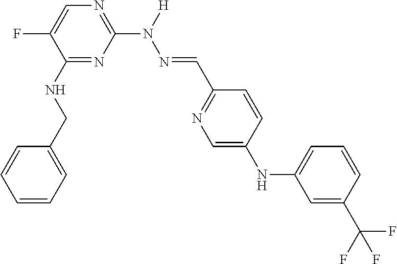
C1(NCC2=CC=CC=C2)=NC(N(N=CC2=NC=C(NC3=CC=CC(C(F)(F)F)=C3)C=C2)[H])=NC=C1F
